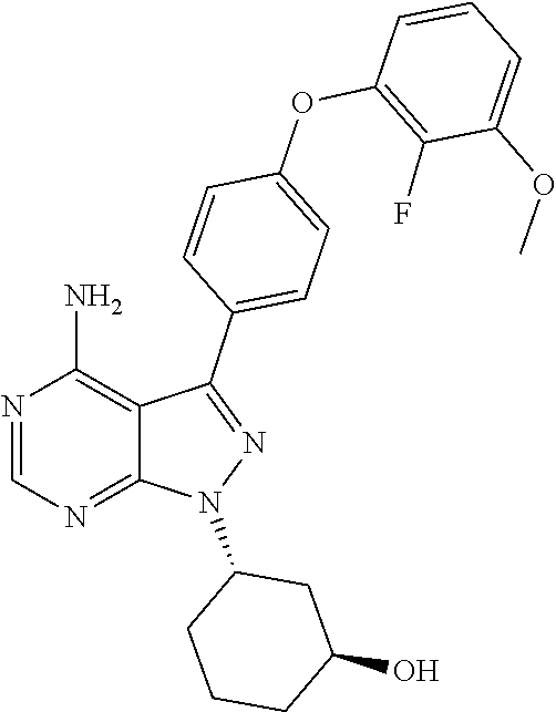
C1=NC(N)=C2C(C3=CC=C(OC4=C(F)C(OC)=CC=C4)C=C3)=NN(C3CCCC(O)C3)C2=N1
